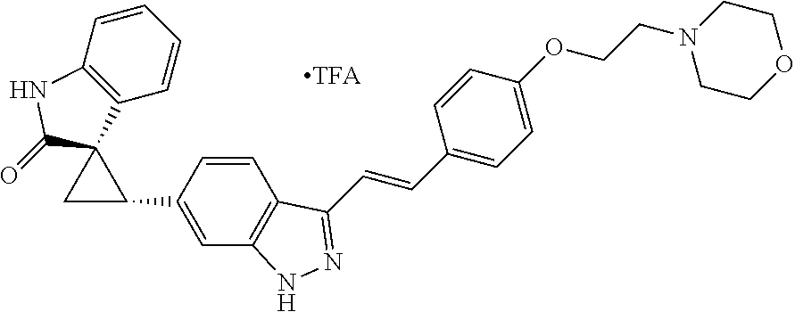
C12=C(C=CC=C1)C1(C(=O)N2)CC1C1=CC2=C(C=C1)C(C=CC1=CC=C(OCCN3CCOCC3)C=C1)=NN2
